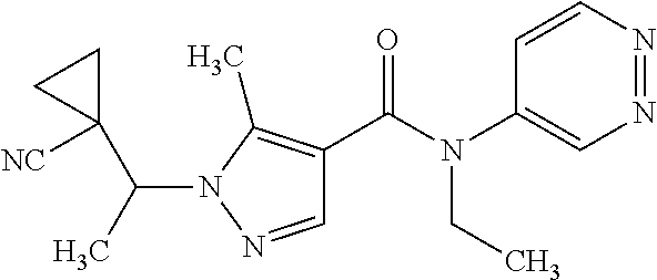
N1=NC=CC(N(C(C2=C(C)N(C(C)C3([NC])CC3)N=C2)=O)CC)=C1
